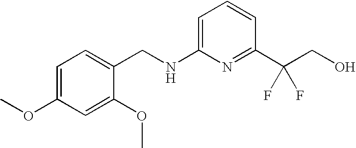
C1=C(NCC2=CC=C(OC)C=C2OC)N=C(C(CO)(F)F)C=C1
